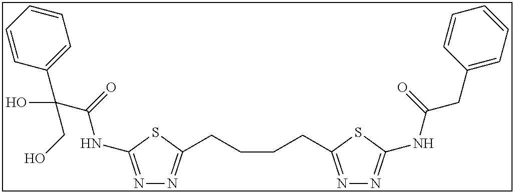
N1=C(NC(=O)C(C2=CC=CC=C2)(O)CO)SC(CCCCC2=NN=C(NC(=O)CC3=CC=CC=C3)S2)=N1
